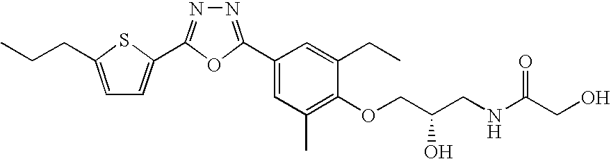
N1=C(C2=CC(C)=C(OCC(CNC(CO)=O)O)C(CC)=C2)OC(C2=CC=C(CCC)S2)=N1
